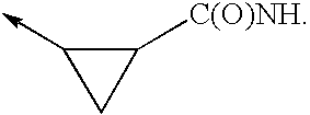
C1([C(O)NH])C(->C)C1
